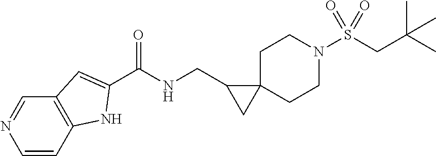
O=S(CC(C)(C)C)(N1CCC2(CC1)C(CNC(=O)C1=CC3=C(C=CN=C3)N1)C2)=O
